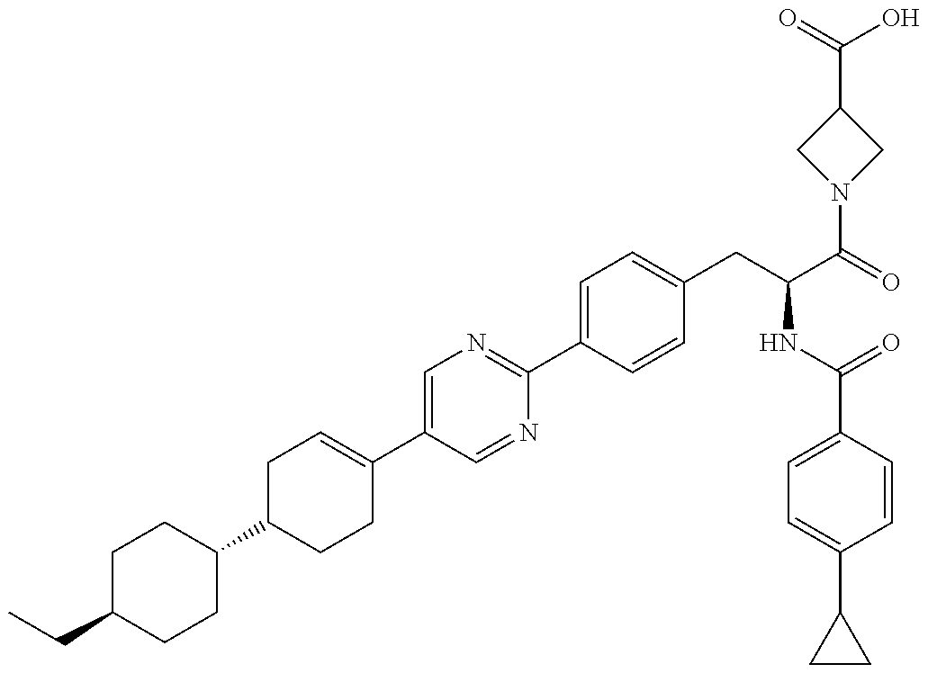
C(C1CCC(C2CCC(C3=CN=C(C4=CC=C(CC(NC(=O)C5=CC=C(C6CC6)C=C5)C(N5CC(C(O)=O)C5)=O)C=C4)N=C3)=CC2)CC1)C
